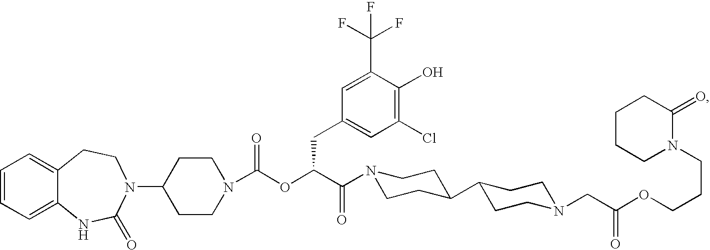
C1=CC=C2C(=C1)CCN(C1CCN(C(OC(C(=O)N3CCC(C4CCN(CC(OCCCN5C(=O)CCCC5)=O)CC4)CC3)CC3=CC(Cl)=C(O)C(C(F)(F)F)=C3)=O)CC1)C(=O)N2
